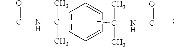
C1=CC=CC=C1.CC(NC(C)=O)(C)C.CC(NC(C)=O)(C)C
